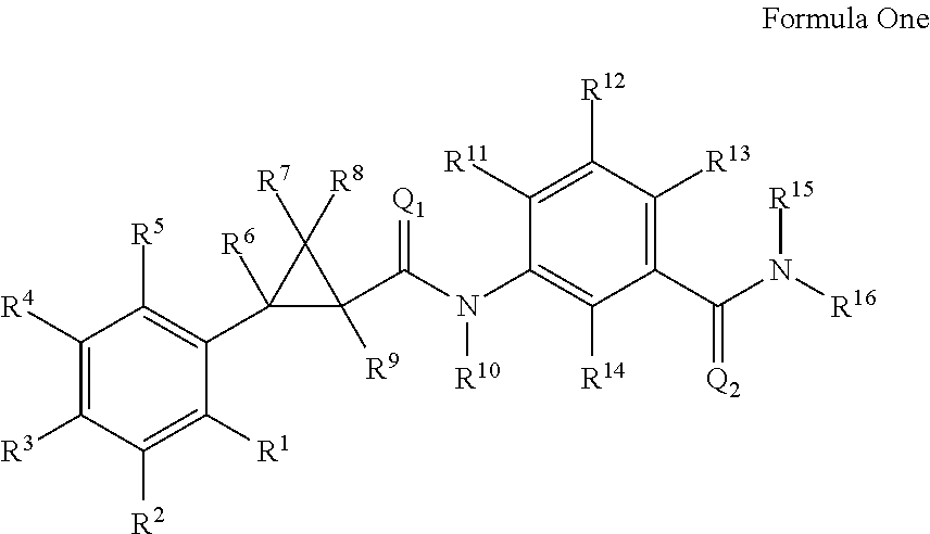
C1([R4])=C([R3])C([R2])=C([R1])C(C2([R6])C(C(=[Q1])N([R10])C3=C([R14])C(C(=[Q2])N([R15])[R16])=C([R13])C([R12])=C3[R11])([R9])C2([R7])[R8])=C1[R5]
